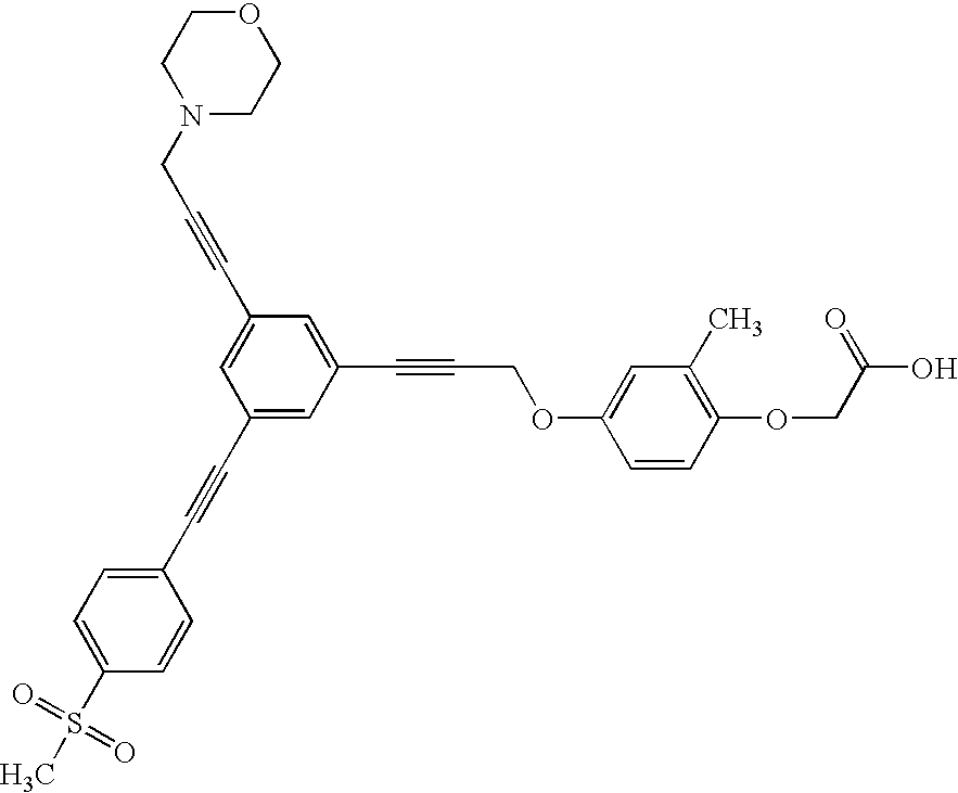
C(C#CC1=CC(C#CC2=CC=C(S(C)(=O)=O)C=C2)=CC(C#CCOC2=CC(C)=C(OCC(O)=O)C=C2)=C1)N1CCOCC1
